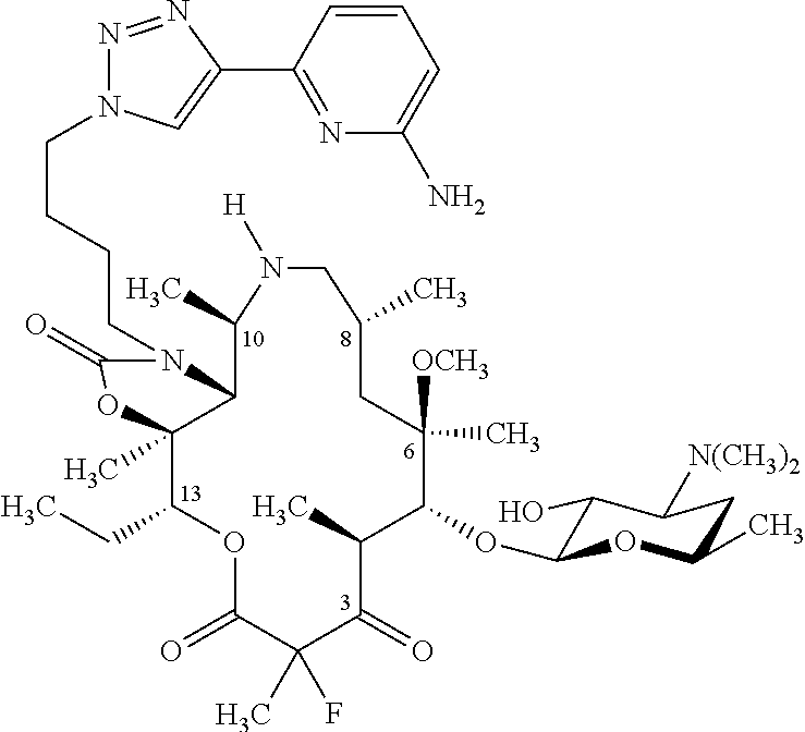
C12C(C)(C(CC)OC(=O)C(C)(F)C(=O)C(C)C(OC3C(O)C([N(CH3)2])CC(C)O3)C([OCH3])(C)CC(C)CN([H])C1C)OC(=O)N2CCCCN1N=NC(C2=NC(N)=CC=C2)=C1
